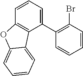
C1(C2=CC=CC3=C2C2=CC=CC=C2O3)=C(Br)C=CC=C1
